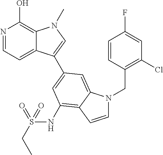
N1=CC=C2C(=C1O)N(C)C=C2C1=CC(NS(CC)(=O)=O)=C2C(=C1)N(CC1=C(Cl)C=C(F)C=C1)C=C2
